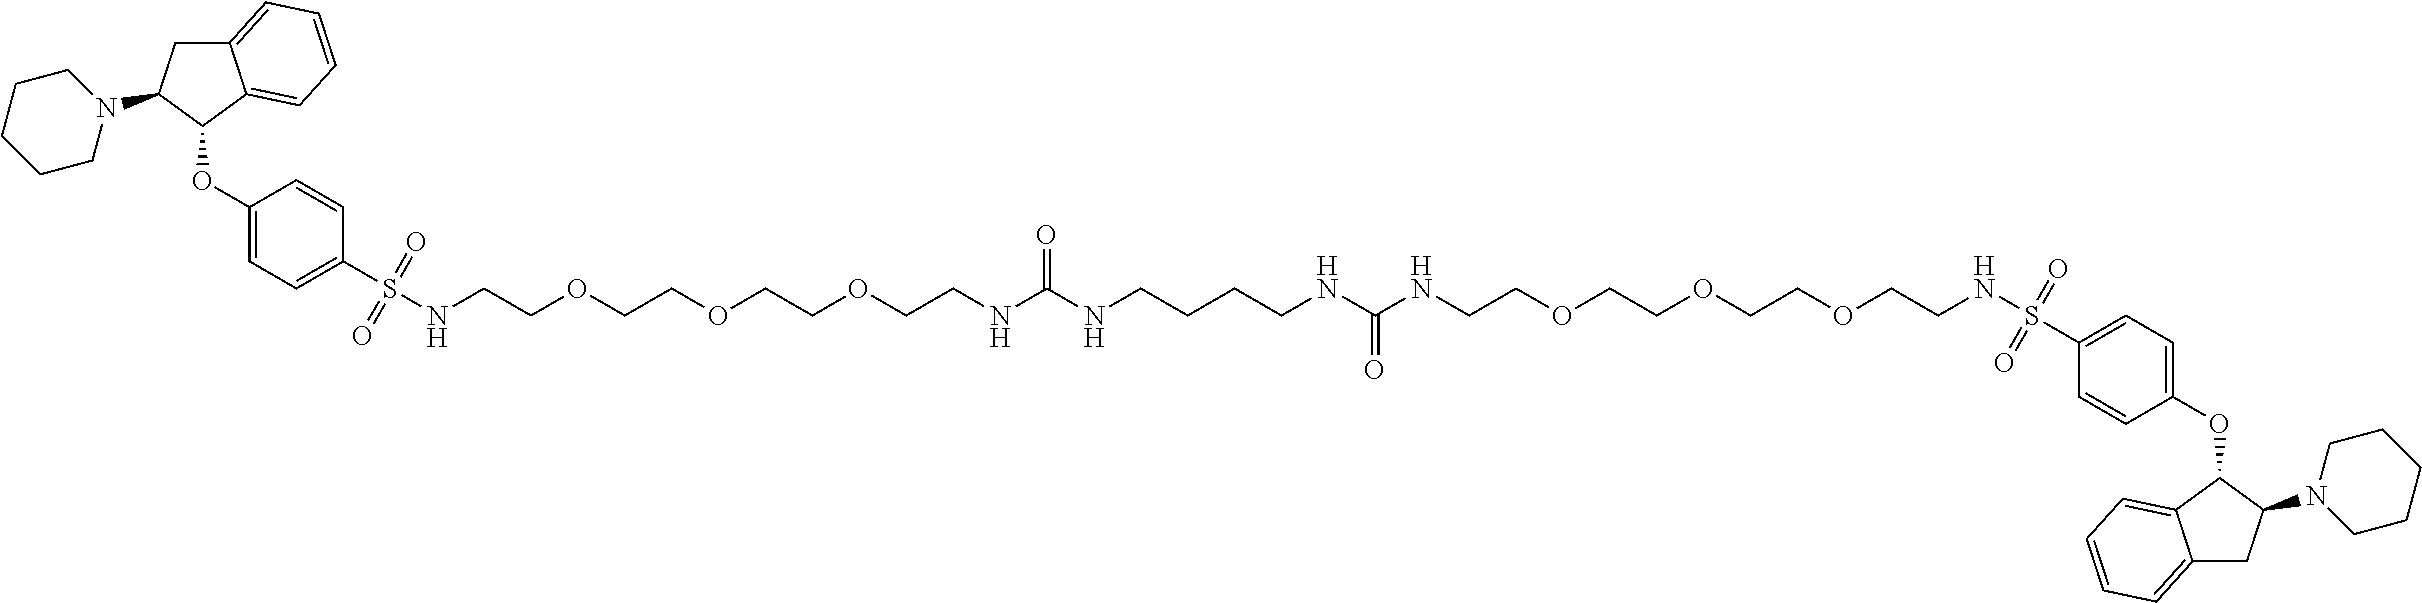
C12=CC=CC=C1C(OC1=CC=C(S(NCCOCCOCCOCCNC(NCCCCNC(NCCOCCOCCOCCNS(C3=CC=C(OC4C5=CC=CC=C5CC4N4CCCCC4)C=C3)(=O)=O)=O)=O)(=O)=O)C=C1)C(N1CCCCC1)C2
